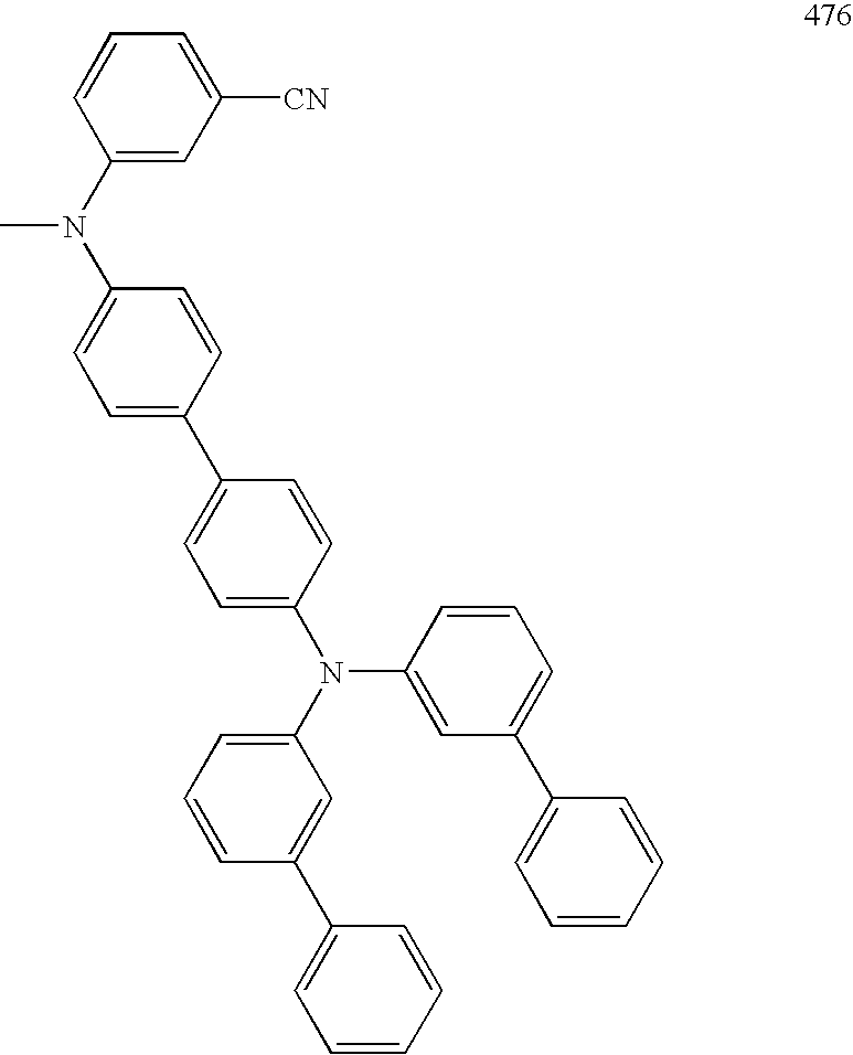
C1(C2=CC=C(N(C3=CC=CC(C4=CC=CC=C4)=C3)C3=CC(C4=CC=CC=C4)=CC=C3)C=C2)=CC=C(N(C2=CC([CN])=CC=C2)C)C=C1
